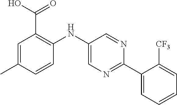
C1=C(C)C=CC(NC2=CN=C(C3=CC=CC=C3[CF3])N=C2)=C1C(O)=O
